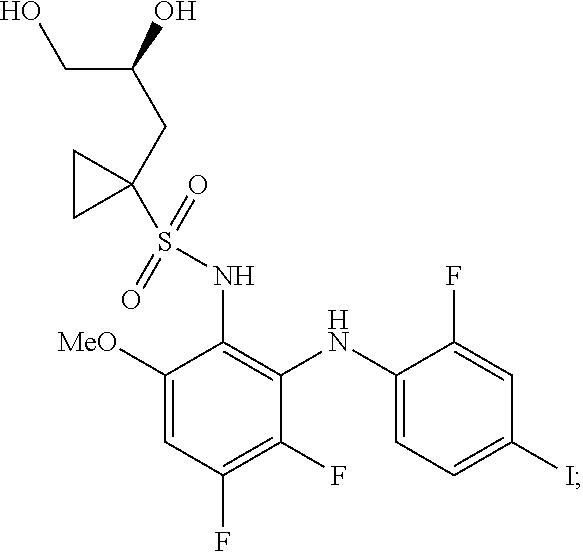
C1([MeO])=CC(F)=C(F)C(NC2=CC=C(I)C=C2F)=C1NS(=O)(=O)C1(CC(CO)O)CC1
